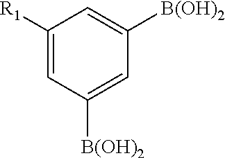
C1([R1])=CC([B(OH)2])=CC([B(OH)2])=C1
